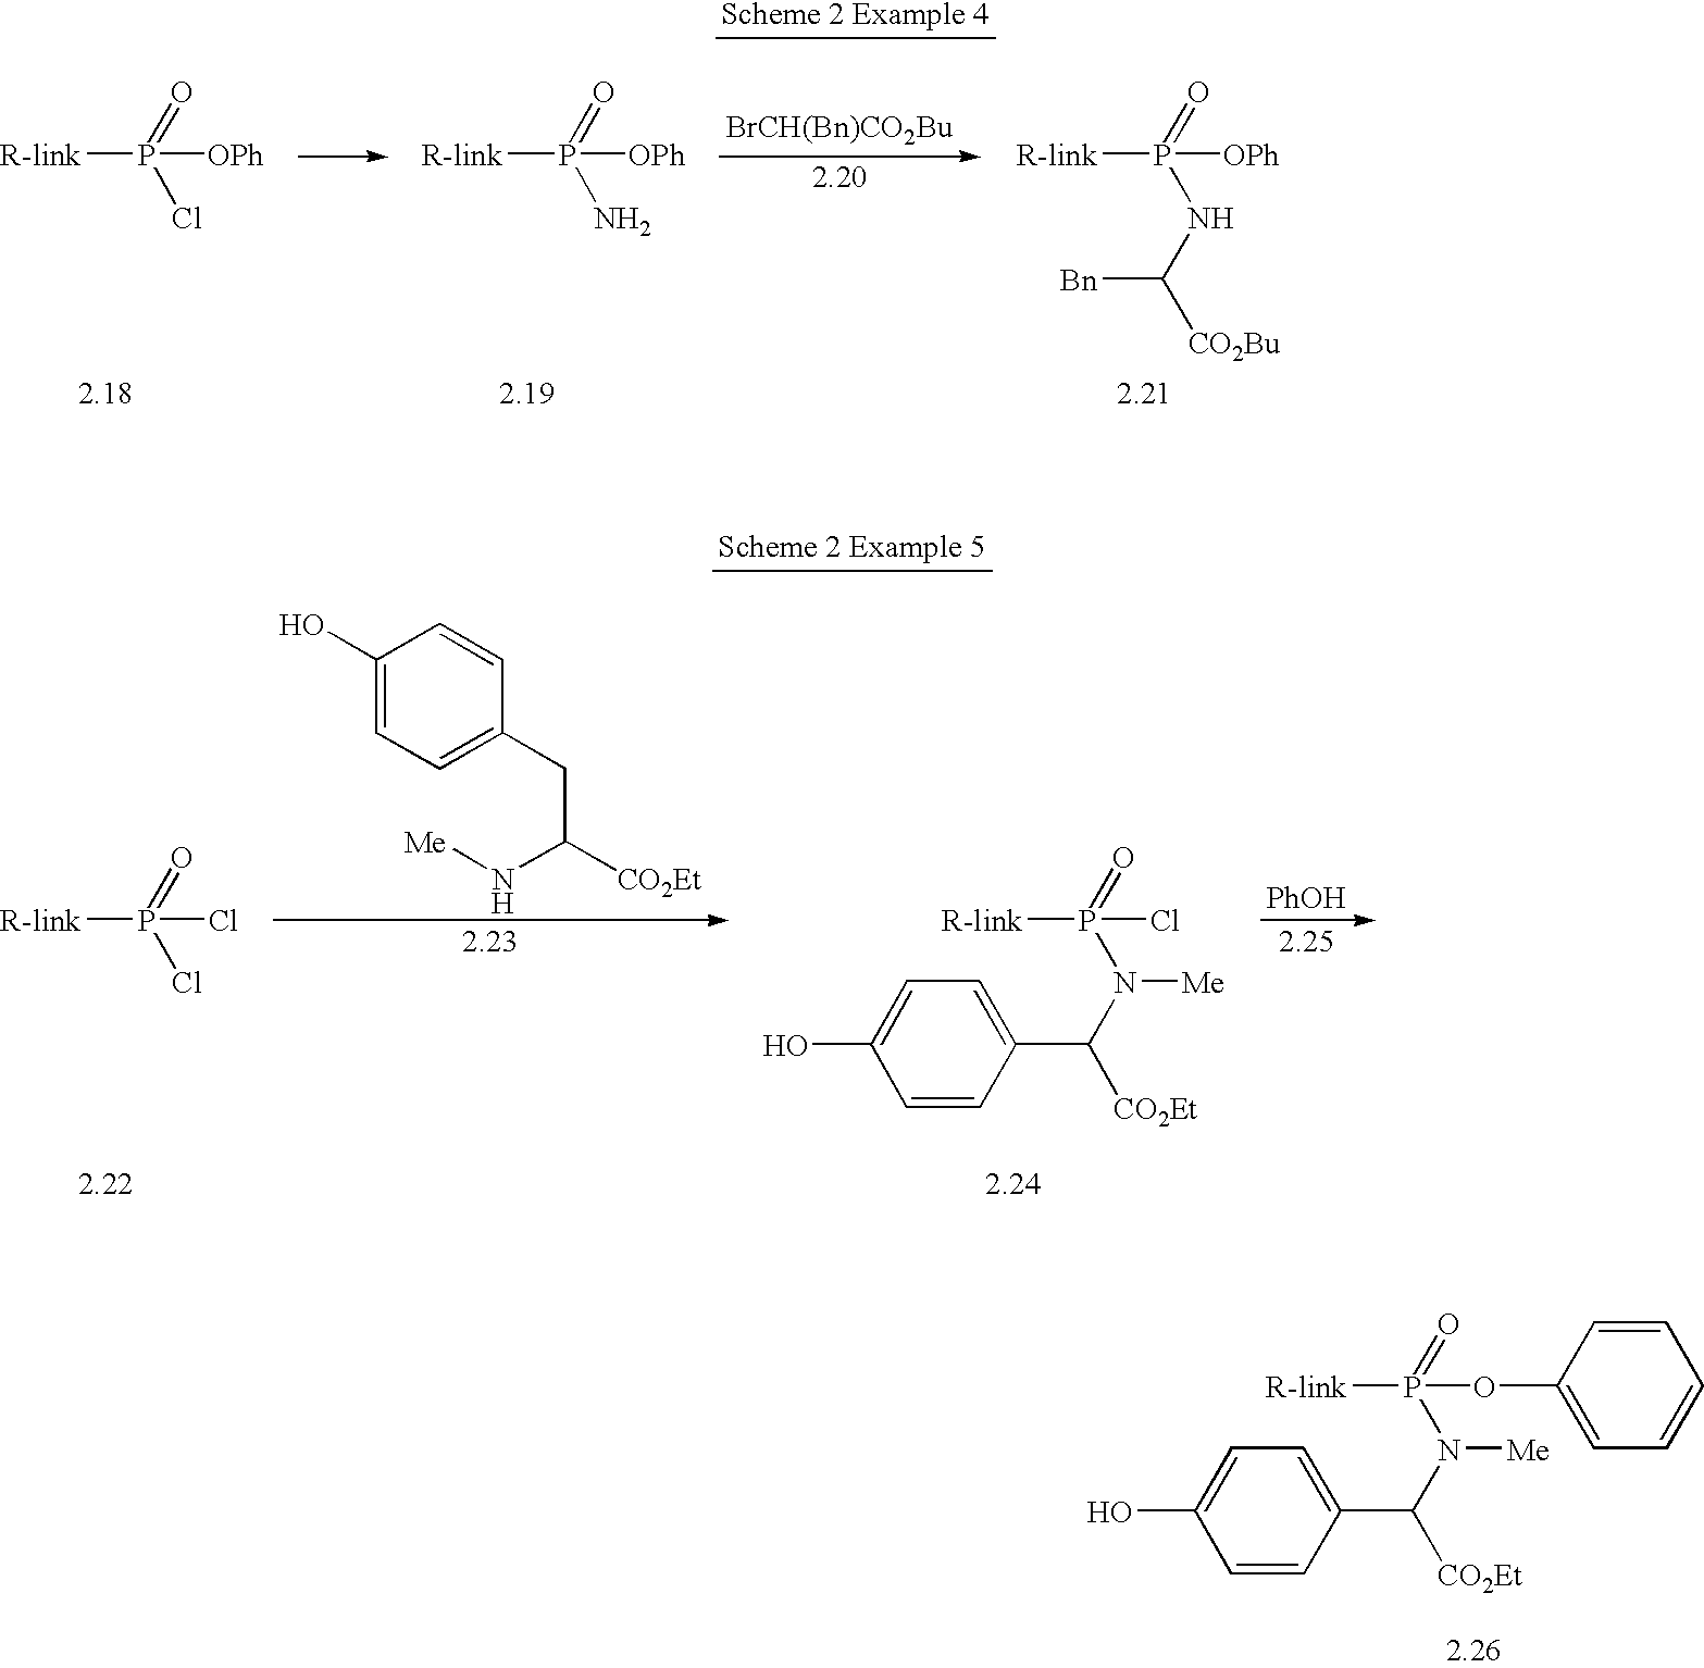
[R-link]P(=O)(Cl)[OPh].[R-link]P(=O)(N)[OPh].[BrCH(Bn)CO2Bu].[R-link]P(=O)(NC([CO2Bu])[Bn])[OPh].[R-link]P(=O)(Cl)Cl.C1(O)=CC=C(CC([CO2Et])N[Me])C=C1.[R-link]P(=O)(N(C([CO2Et])C1=CC=C(O)C=C1)[Me])Cl.[PhOH].[R-link]P(=O)(N(C([CO2Et])C1=CC=C(O)C=C1)[Me])OC1=CC=CC=C1
